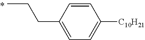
C1=CC([C10H21])=CC=C1CCC
